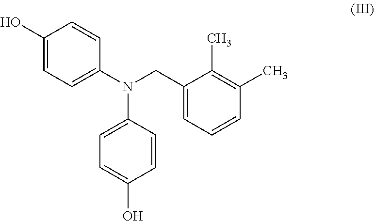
C1(O)=CC=C(N(CC2=CC=CC(C)=C2C)C2=CC=C(O)C=C2)C=C1
